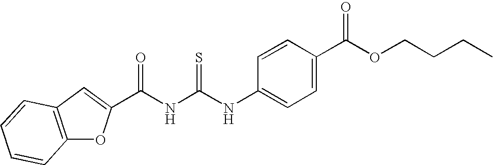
C(NC(NC1=CC=C(C(OCCCC)=O)C=C1)=S)(=O)C1=CC2=C(O1)C=CC=C2
